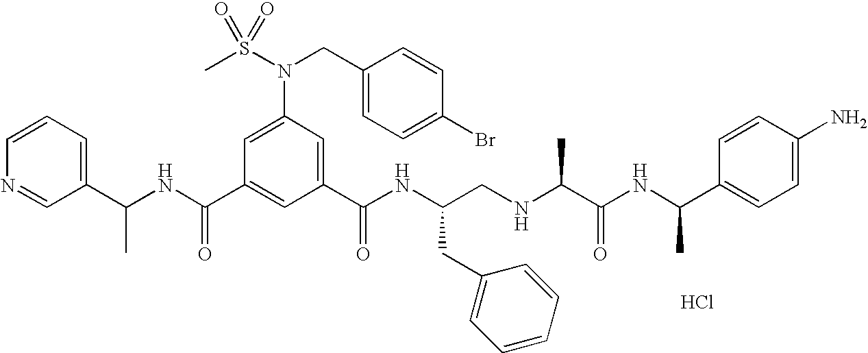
C1(C(NC(C2=CC(C(NC(CNC(C(NC(C3=CC=C(N)C=C3)C)=O)C)CC3=CC=CC=C3)=O)=CC(N(S(C)(=O)=O)CC3=CC=C(Br)C=C3)=C2)=O)C)=CC=CN=C1.Cl
